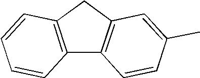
C12=C(CC3=C1C=CC(C)=C3)C=CC=C2
